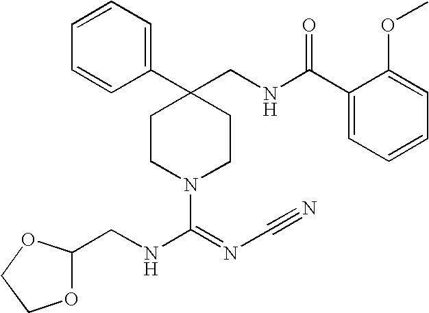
C1(C2(CNC(C3=CC=CC=C3OC)=O)CCN(C(=NC#N)NCC3OCCO3)CC2)=CC=CC=C1
